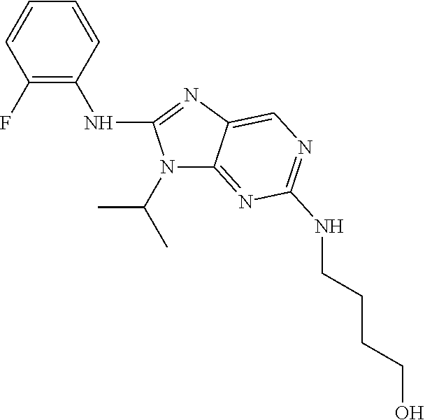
C1(F)=C(NC2=NC3=CN=C(NCCCCO)N=C3N2C(C)C)C=CC=C1
